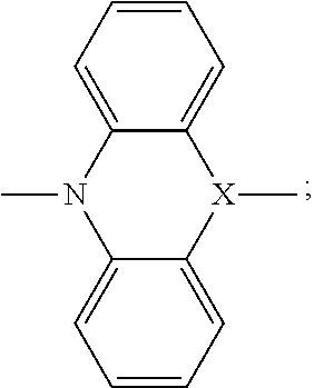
C1=C2C(=CC=C1)N(C)C1=CC=CC=C1[X]2C
